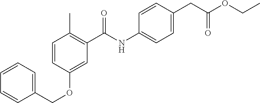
C1=CC(OCC2=CC=CC=C2)=CC(C(NC2=CC=C(CC(OCC)=O)C=C2)=O)=C1C
